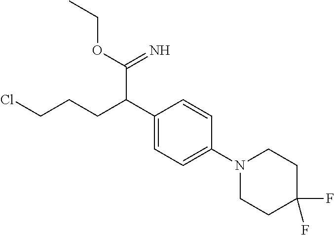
C1(C(CCCCl)C(=N)OCC)=CC=C(N2CCC(F)(F)CC2)C=C1
